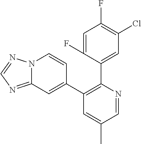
C1=C(F)C(C2=C(C3=CC4=NC=NN4C=C3)C=C(C)C=N2)=CC(Cl)=C1F
